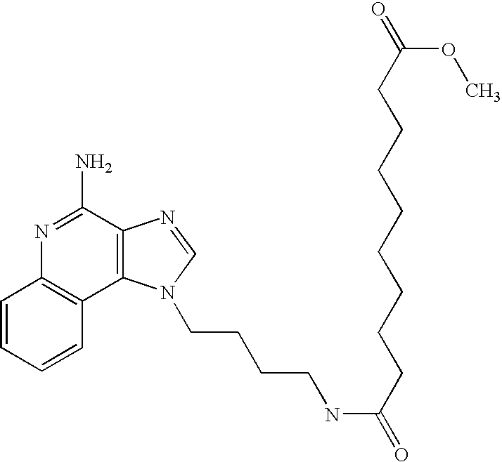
C1=CC=CC2=C1N=C(N)C1=C2N(CCCCNC(=O)CCCCCCCCC(=O)OC)C=N1
